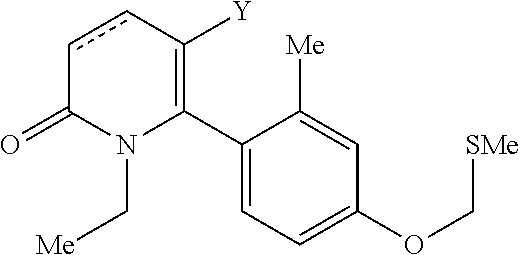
C1(C2=C([Y])ccC(=O)N2C[Me])=CC=C(OC[SMe])C=C1[Me]
